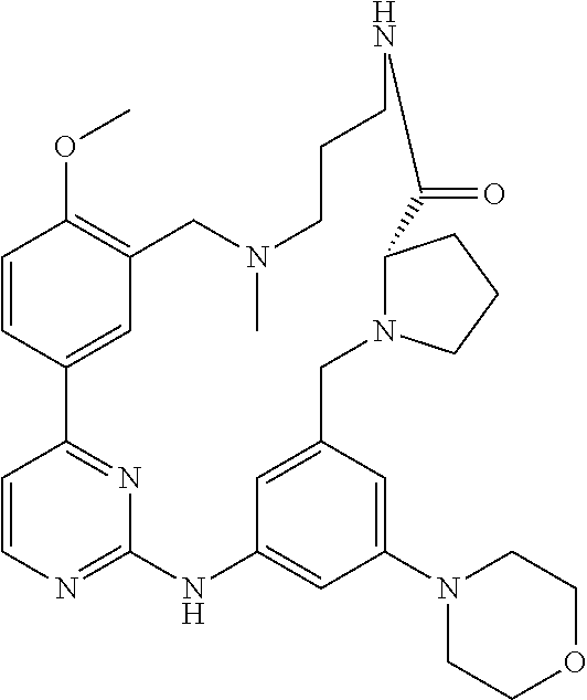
C1=CC2=CC(=C1OC)CN(C)CCCNC(=O)C1N(CC3=CC(=CC(N4CCOCC4)=C3)NC3=NC=CC2=N3)CCC1
